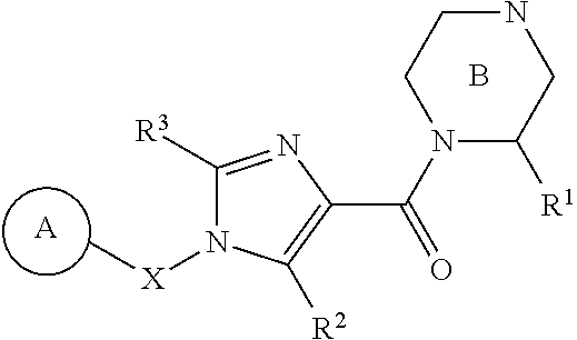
C[X]N1C([R3])=NC(C(N2C([R1])CNCC2)=O)=C1[R2].B.[A]
